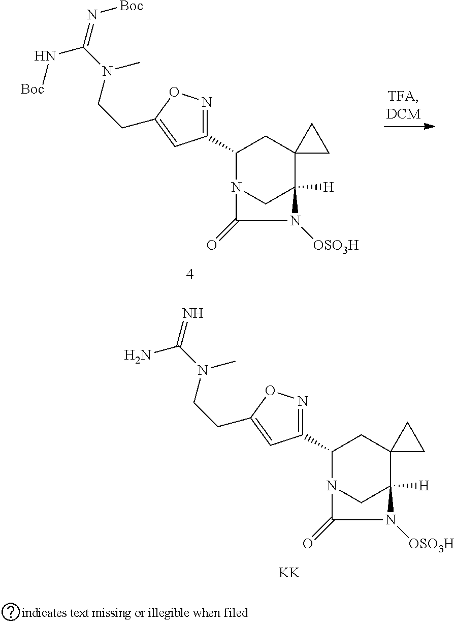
C1(C2N3CC([H])(C4(C2)CC4)N([OSO3H])C3=O)=NOC(CCN(C(N[Boc])=N[Boc])C)=C1.C1(C2N3CC([H])(C4(C2)CC4)N([OSO3H])C3=O)=NOC(CCN(C(N)=N)C)=C1.[KK]
